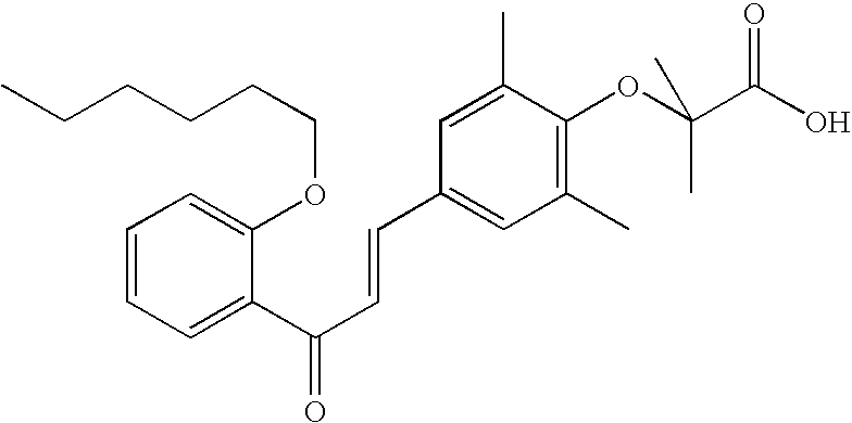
C1=CC=C(C(C=CC2=CC(C)=C(OC(C(O)=O)(C)C)C(C)=C2)=O)C(OCCCCCC)=C1
